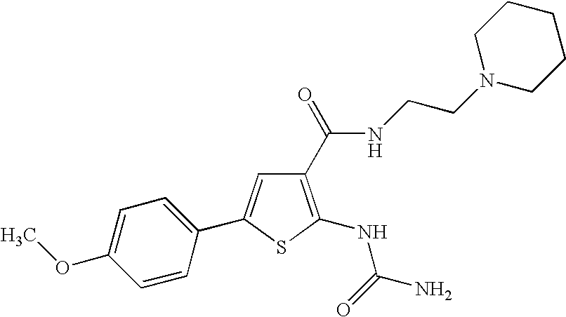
C1(C(=O)NCCN2CCCCC2)=C(NC(N)=O)SC(C2=CC=C(OC)C=C2)=C1
